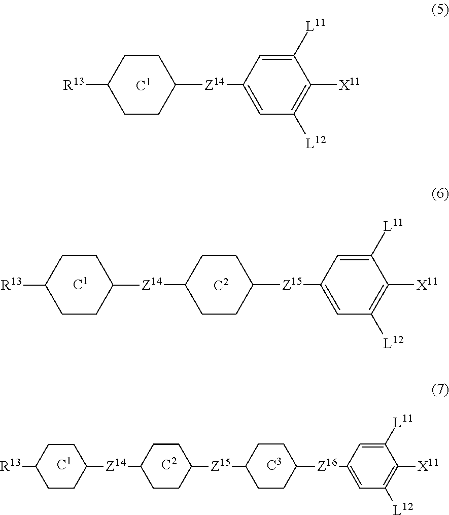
C1CC([R13])CCC1[Z14]C1=CC([L12])=C([X11])C([L11])=C1.C1CC([Z14]C2CCC([R13])CC2)CCC1[Z15]C1=CC([L12])=C([X11])C([L11])=C1.C1CC([Z15]C2CCC([Z14]C3CCC([R13])CC3)CC2)CCC1[Z16]C1=CC([L12])=C([X11])C([L11])=C1
